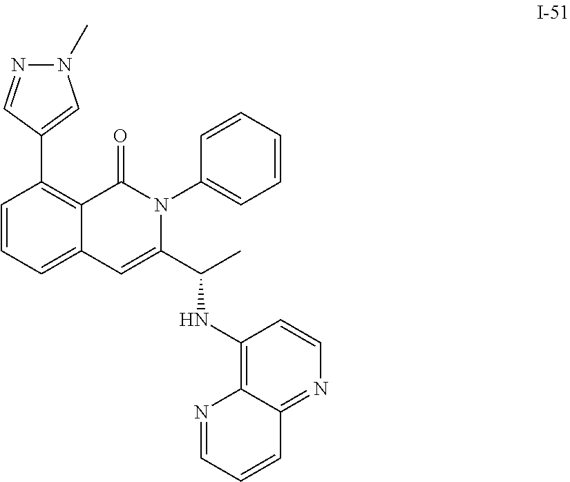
N1(C)N=CC(C2=C3C(=CC=C2)C=C(C(C)NC2=C4C(=NC=C2)C=CC=N4)N(C2=CC=CC=C2)C3=O)=C1
